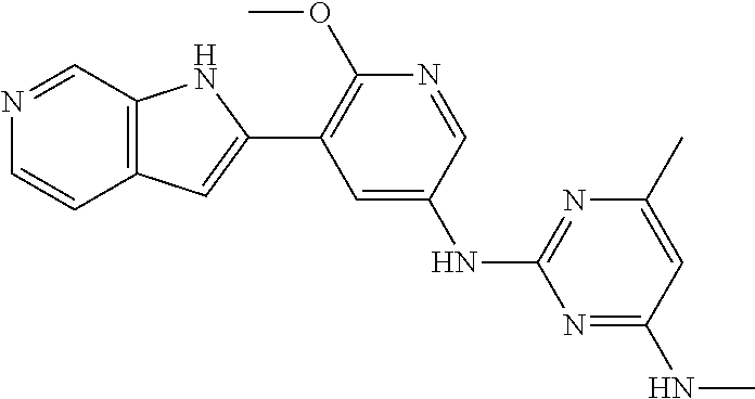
C12=C(C=NC=C1)NC(C1=C(OC)N=CC(NC3=NC(C)=CC(NC)=N3)=C1)=C2
